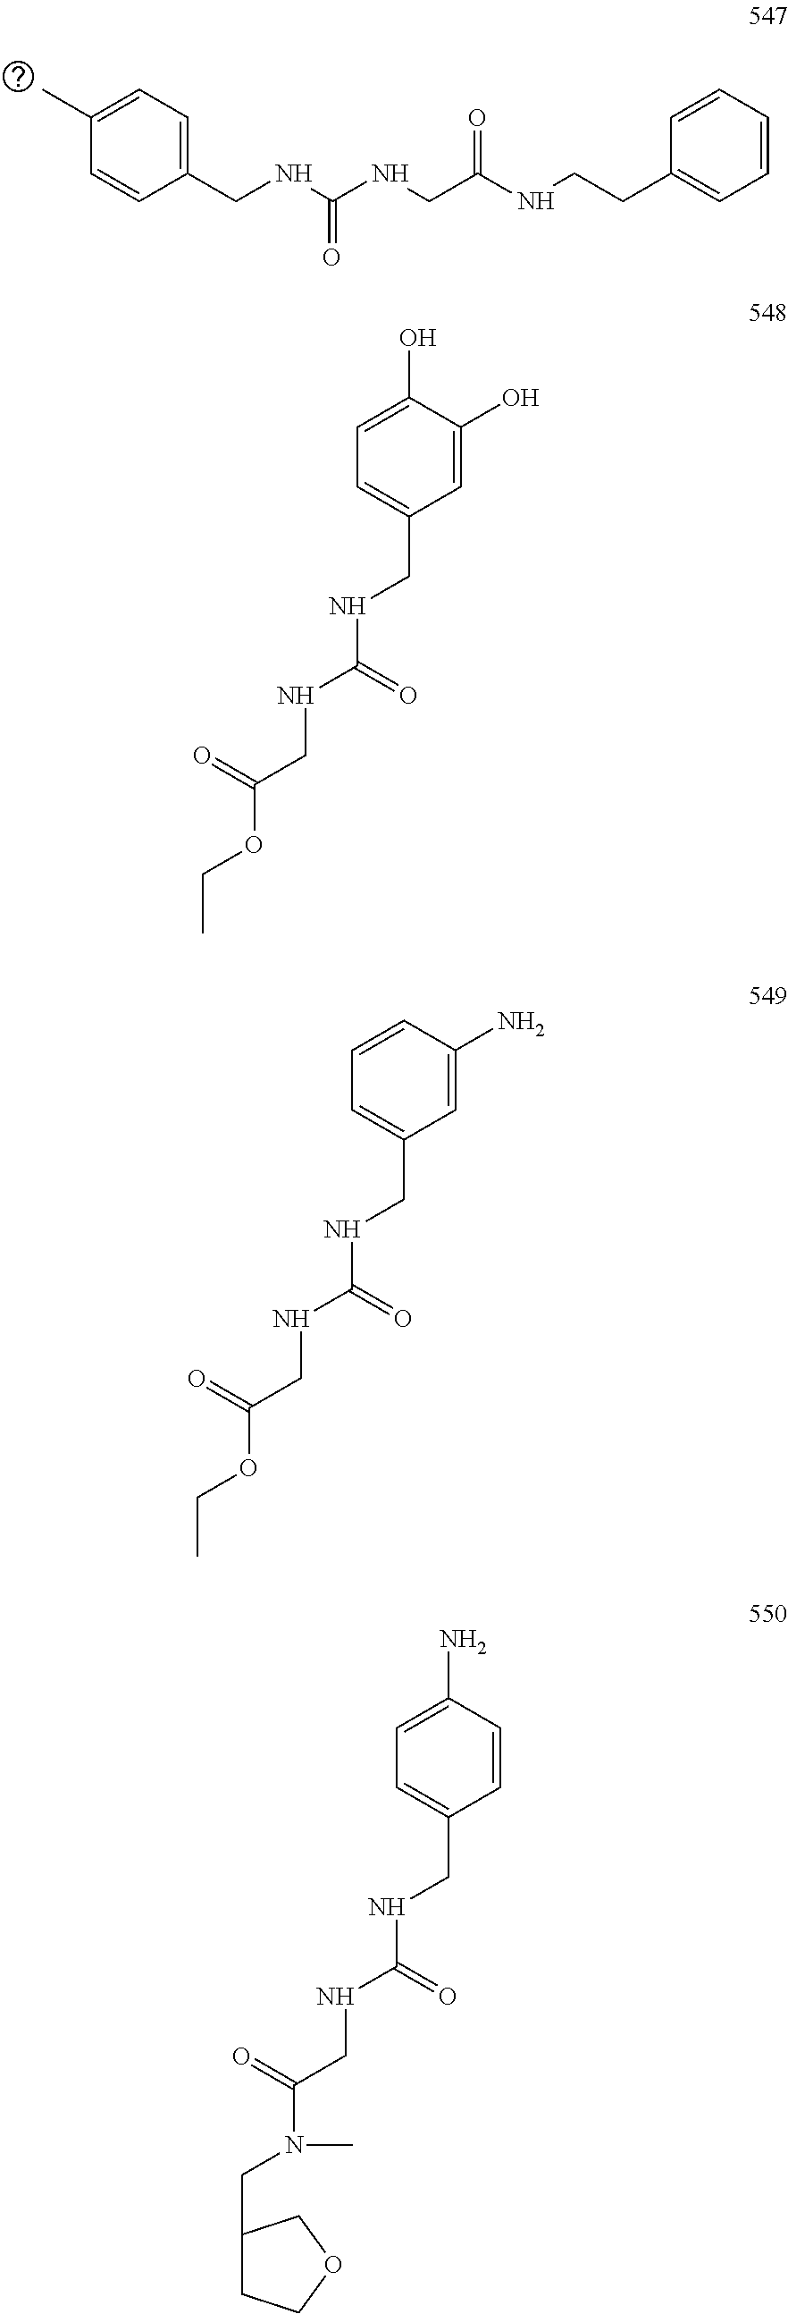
C1(CNC(NCC(NCCC2=CC=CC=C2)=O)=O)=CC=C(C)C=C1.C1=C(O)C(O)=CC=C1CNC(NCC(OCC)=O)=O.C1=C(N)C=CC=C1CNC(NCC(OCC)=O)=O.C1=CC(N)=CC=C1CNC(NCC(N(CC1CCOC1)C)=O)=O
